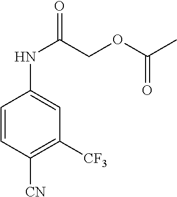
C1=CC([CN])=C([CF3])C=C1NC(=O)COC(C)=O
